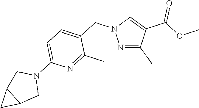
N1=C(C)C(C(=O)OC)=CN1CC1=CC=C(N2CC3C(C2)C3)N=C1C
